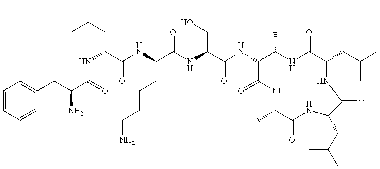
C1=CC=CC(CC(C(=O)NC(CC(C)C)C(NC(C(NC(CO)C(NC2C(C)NC(=O)C(CC(C)C)NC(=O)C(CC(C)C)NC(=O)C(C)NC2=O)=O)=O)CCCCN)=O)N)=C1
